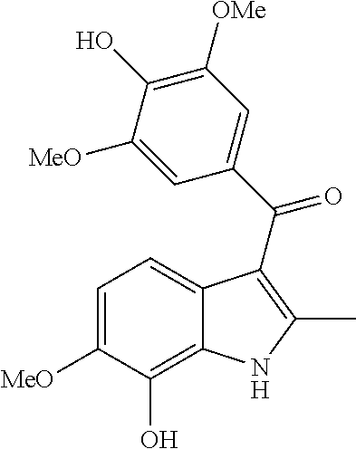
C12=C(O)C([MeO])=CC=C1C(C(C1=CC([OMe])=C(O)C([MeO])=C1)=O)=C(C)N2
